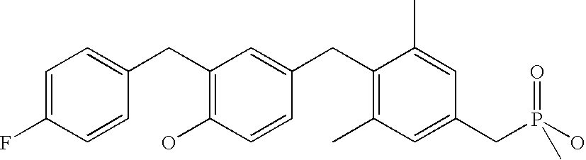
C1=C(F)C=CC(CC2=C(O)C=CC(CC3=C(C)C=C(CP(O)(=O)C)C=C3C)=C2)=C1
